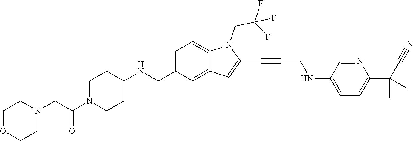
C(N1C2=CC=C(CNC3CCN(C(CN4CCOCC4)=O)CC3)C=C2C=C1C#CCNC1=CC=C(C(C)(C)C#N)N=C1)C(F)(F)F
